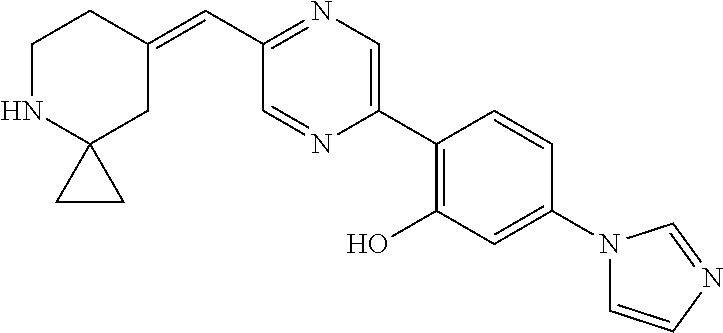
C(C1=NC=C(C2=C(O)C=C(N3C=CN=C3)C=C2)N=C1)=C1CCNC2(C1)CC2
